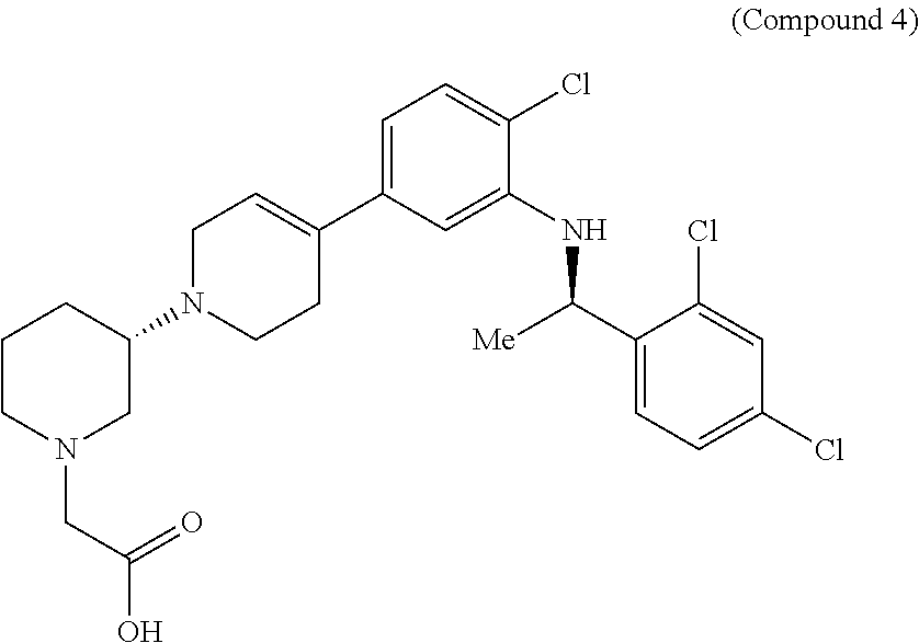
C1CN(CC(O)=O)CC(N2CCC(C3=CC=C(Cl)C(NC(C4=CC=C(Cl)C=C4Cl)[Me])=C3)=CC2)C1
